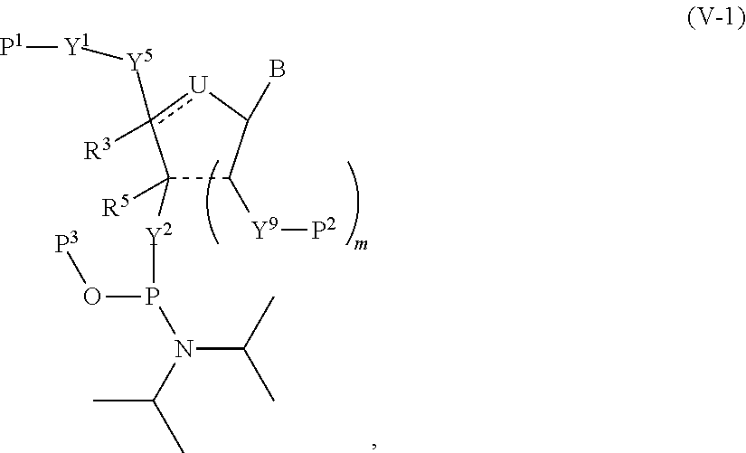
C1([R5])([Y2]P(N(C(C)C)C(C)C)O[P3])C([Y9][P2])C(B)[U]c1([R3])[Y5][Y1][P1]
